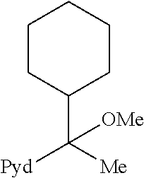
C1(C([Me])([Pyd])[OMe])CCCCC1
